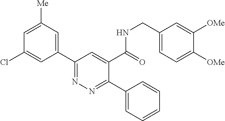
C1=C([Me])C=C(C2=NN=C(C3=CC=CC=C3)C(C(=O)NCC3=CC=C([OMe])C([OMe])=C3)=C2)C=C1Cl
